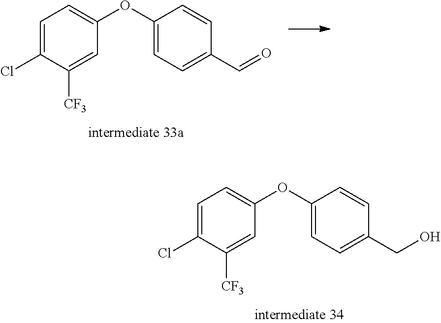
C1=C(Cl)C([CF3])=CC(OC2=CC=C(C=O)C=C2)=C1.C1=C(Cl)C([CF3])=CC(OC2=CC=C(CO)C=C2)=C1
